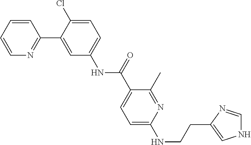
C1=CC=CN=C1C1=CC(NC(C2=CC=C(NCCC3=CNC=N3)N=C2C)=O)=CC=C1Cl
